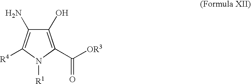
C1(O)=C(C([OR3])=O)N([R1])C([R4])=C1N
